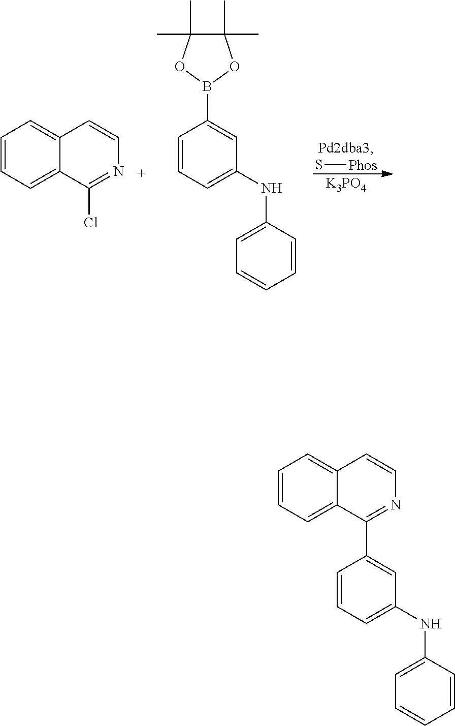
C1=CC=C2C(=C1)C=CN=C2Cl.S[Phos].[K3PO4].C1=CC=C(NC2=CC=CC=C2)C=C1B1OC(C)(C)C(C)(C)O1.C1=CC=C2C(=C1)C=CN=C2C1=CC(NC2=CC=CC=C2)=CC=C1
